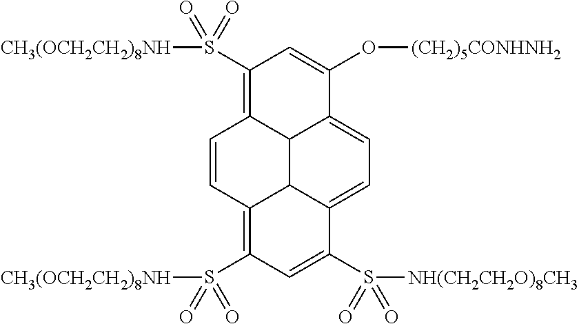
C12C3C4=CC=C1C(O[(CH2)5CONHNH2])=CC(S([CH3(OCH2CH2)8NH])(=O)=O)=C2C=CC3=C(S([CH3(OCH2CH2)8NH])(=O)=O)C=C4S([NH(CH2CH2O)8CH3])(=O)=O
